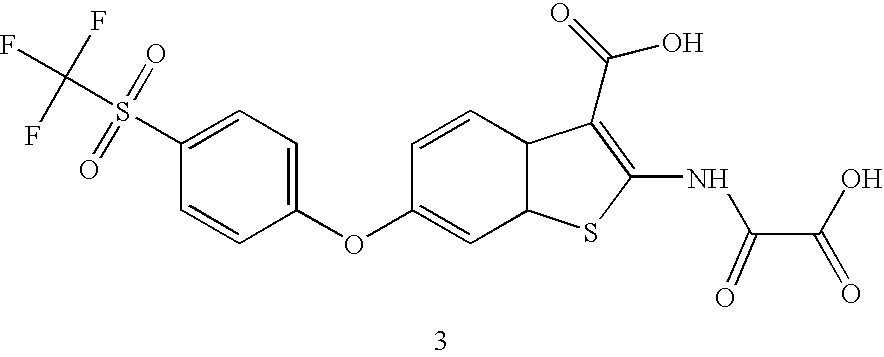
C1=CC(OC2=CC3C(C=C2)C(C(=O)O)=C(NC(C(O)=O)=O)S3)=CC=C1S(=O)(=O)C(F)(F)F
